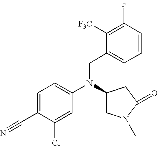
C1=C(C#N)C(Cl)=CC(N(CC2=CC=CC(F)=C2[F3C])C2CN(C)C(=O)C2)=C1
